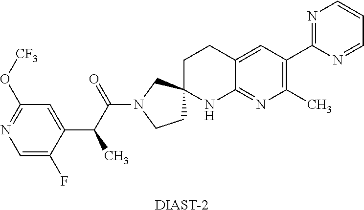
C1=C(F)C(C(C(N2CCC3(C2)CCC2=CC(C4=NC=CC=N4)=C(C)N=C2N3)=O)C)=CC(O[CF3])=N1.[DIAST-2]
